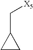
C1CC1C[X5]
